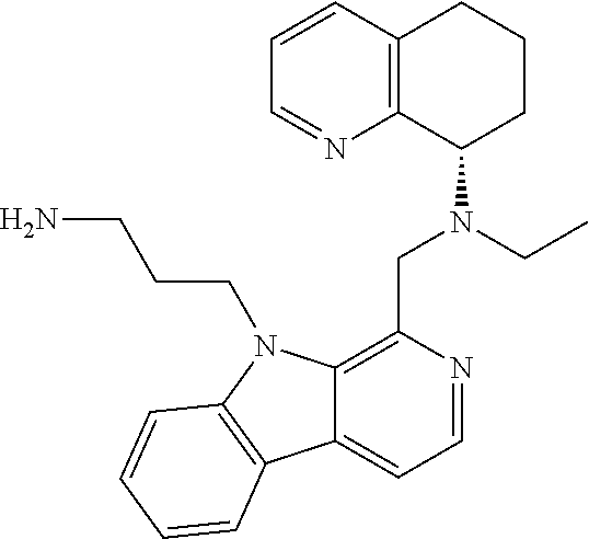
C1=CC2=C(N=C1)C(N(CC1=C3C(=CC=N1)C1=C(N3CCCN)C=CC=C1)CC)CCC2
